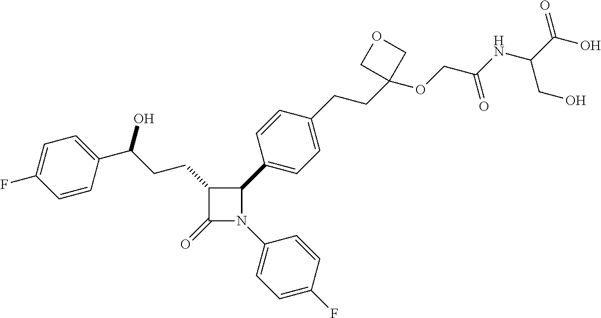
C1(=O)N(C2=CC=C(F)C=C2)C(C2=CC=C(CCC3(OCC(NC(C(O)=O)CO)=O)COC3)C=C2)C1CCC(O)C1=CC=C(F)C=C1
